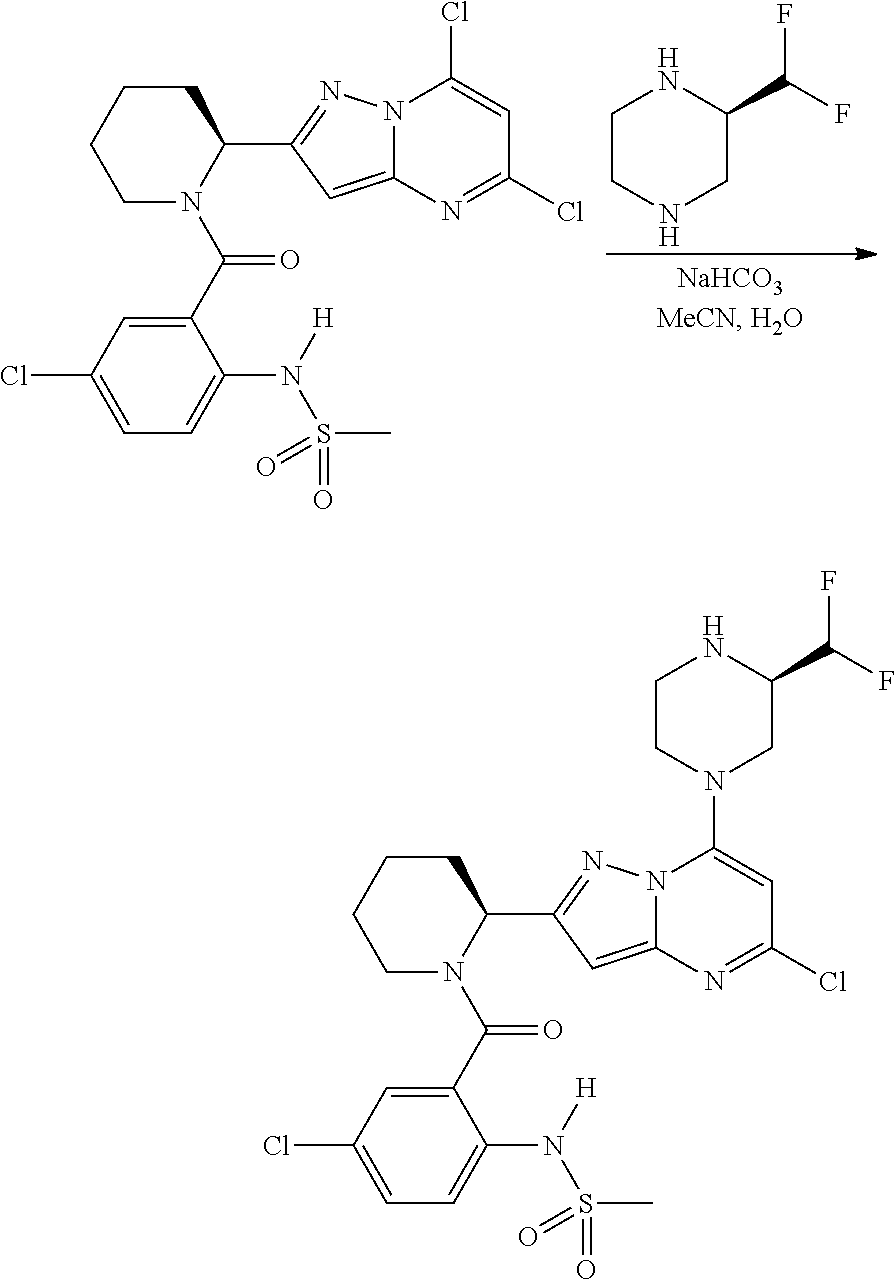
C1CCCN(C(C2=CC(Cl)=CC=C2N(S(=O)(C)=O)[H])=O)C1C1=NN2C(=C1)N=C(Cl)C=C2Cl.C1CNCC(C(F)F)N1.C1(C(N2C(C3=NN4C(=C3)N=C(Cl)C=C4N3CC(C(F)F)NCC3)CCCC2)=O)=CC(Cl)=CC=C1N(S(C)(=O)=O)[H]
